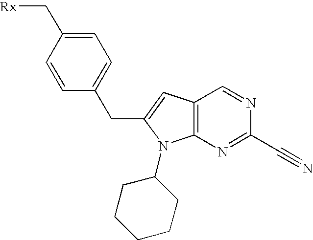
C1=CC(CC2=CC3=C(N2C2CCCCC2)N=C(C#N)N=C3)=CC=C1C[Rx]
